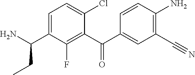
C1(C(C2=CC(C#N)=C(N)C=C2)=O)=C(F)C(C(N)CC)=CC=C1Cl
